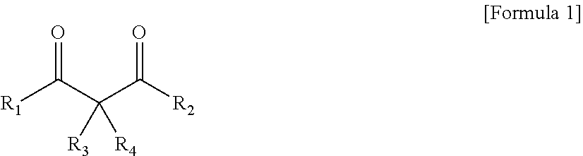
O=C(C(C([R2])=O)([R3])[R4])[R1]
